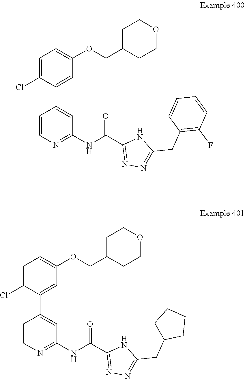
C1(NC(C2=NN=C(CC3=C(F)C=CC=C3)N2)=O)=NC=CC(C2=CC(OCC3CCOCC3)=CC=C2Cl)=C1.C1(NC(C2=NN=C(CC3CCCC3)N2)=O)=NC=CC(C2=CC(OCC3CCOCC3)=CC=C2Cl)=C1
